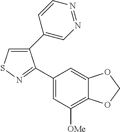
C1(C2=CN=NC=C2)=CSN=C1C1=CC([OMe])=C2C(=C1)OCO2
